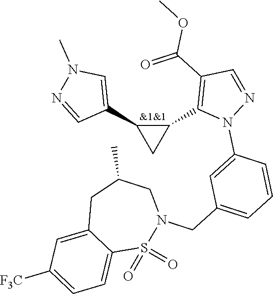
C1(C2=C(C(=O)OC)C=NN2C2=CC(CN3S(=O)(=O)C4=CC=C([F3C])C=C4CC(C)C3)=CC=C2)C(C2=CN(C)N=C2)C1
